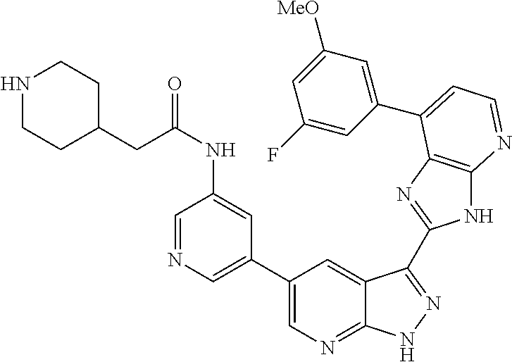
C1(C2=CN=CC(NC(=O)CC3CCNCC3)=C2)=CN=C2C(=C1)C(C1=NC3=C(N1)N=CC=C3C1=CC([MeO])=CC(F)=C1)=NN2
